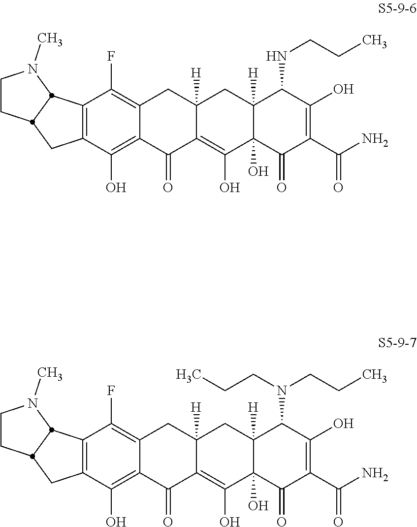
C12=C(C(O)=C3C(=C1F)CC1([H])C(=C(O)C4(O)C([H])(C1)C(NCCC)C(O)=C(C(N)=O)C4=O)C3=O)CC1CCN(C)C21.C12=C(C(O)=C3C(=C1F)CC1([H])C(=C(O)C4(O)C([H])(C1)C(N(CCC)CCC)C(O)=C(C(N)=O)C4=O)C3=O)CC1CCN(C)C21
